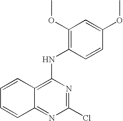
C1=CC2=C(NC3=C(OC)C=C(OC)C=C3)N=C(Cl)N=C2C=C1
